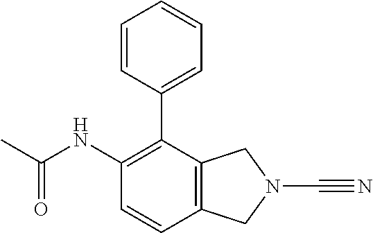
C1=CC(NC(C)=O)=C(C2=CC=CC=C2)C2=C1CN(C#N)C2
